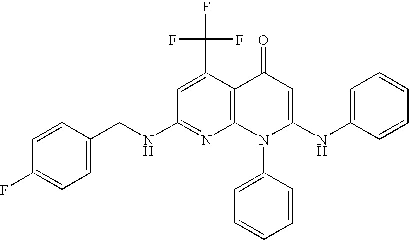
C1(NCC2=CC=C(F)C=C2)=NC2=C(C(C(F)(F)F)=C1)C(=O)C=C(NC1=CC=CC=C1)N2C1=CC=CC=C1
